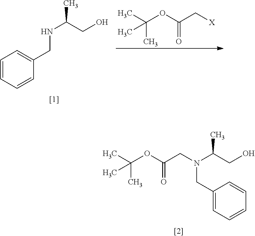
CC(C)(OC(C[X])=O)C.C1=CC=CC(CNC(C)CO)=C1.CC(C)(OC(CN(C(CO)C)CC1=CC=CC=C1)=O)C
